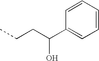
C1=CC=CC=C1C(CCC)O
